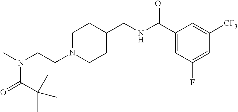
C(CN1CCC(CNC(C2=CC(F)=CC([CF3])=C2)=O)CC1)N(C)C(C(C)(C)C)=O
